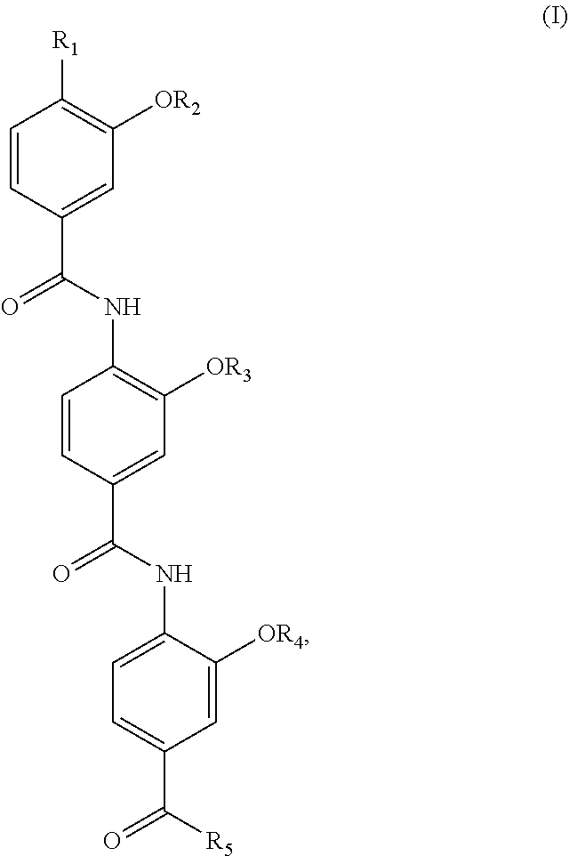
C1=CC(C(NC2=C([OR3])C=C(C(NC3=CC=C(C([R5])=O)C=C3[OR4])=O)C=C2)=O)=CC([OR2])=C1[R1]
